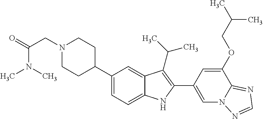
N1(CC(=O)N(C)C)CCC(C2=CC=C3C(=C2)C(C(C)C)=C(C2=CN4C(=NC=N4)C(OCC(C)C)=C2)N3)CC1
